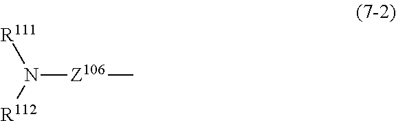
[Z106](N([R111])[R112])C
